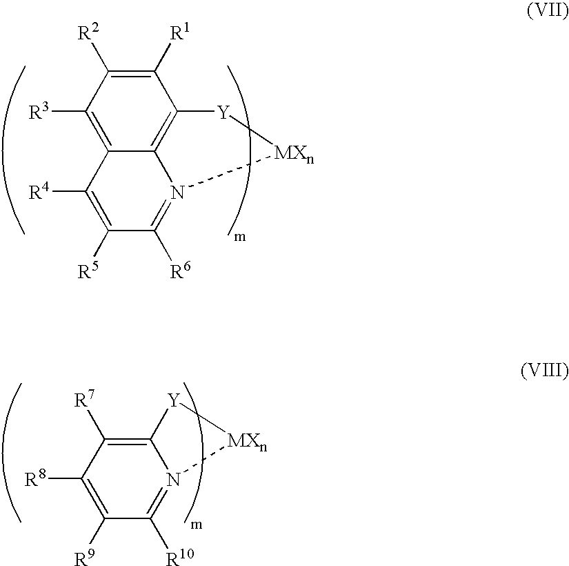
C1([R1])=C([R2])C([R3])=C2C3=C1[Y][MXn]N3=C([R6])C([R5])=C2[R4].[R7]C1=C2[Y][MXn]N2=C([R10])C([R9])=C1[R8]
